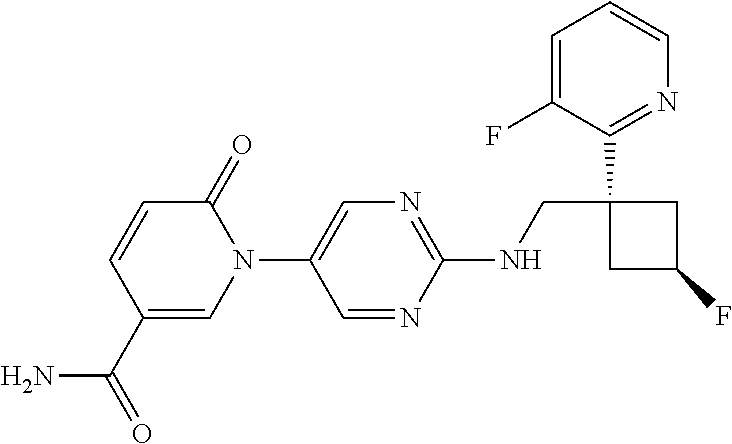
N1(C2=CN=C(NCC3(C4=NC=CC=C4F)CC(F)C3)N=C2)C(=O)C=CC(C(=O)N)=C1
